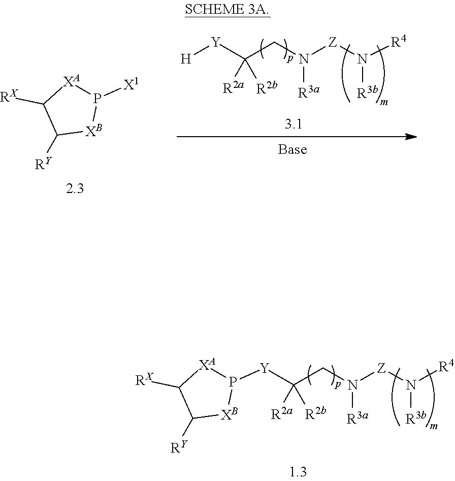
P1([X1])[XA]C([RX])C([RY])[XB]1.[H][Y]C(CN([Z]N([R4])[R3b])[R3a])([R2b])[R2a].P1([Y]C(CN([Z]N([R4])[R3b])[R3a])([R2b])[R2a])[XA]C([RX])C([RY])[XB]1
